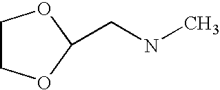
C1COC(CNC)O1
